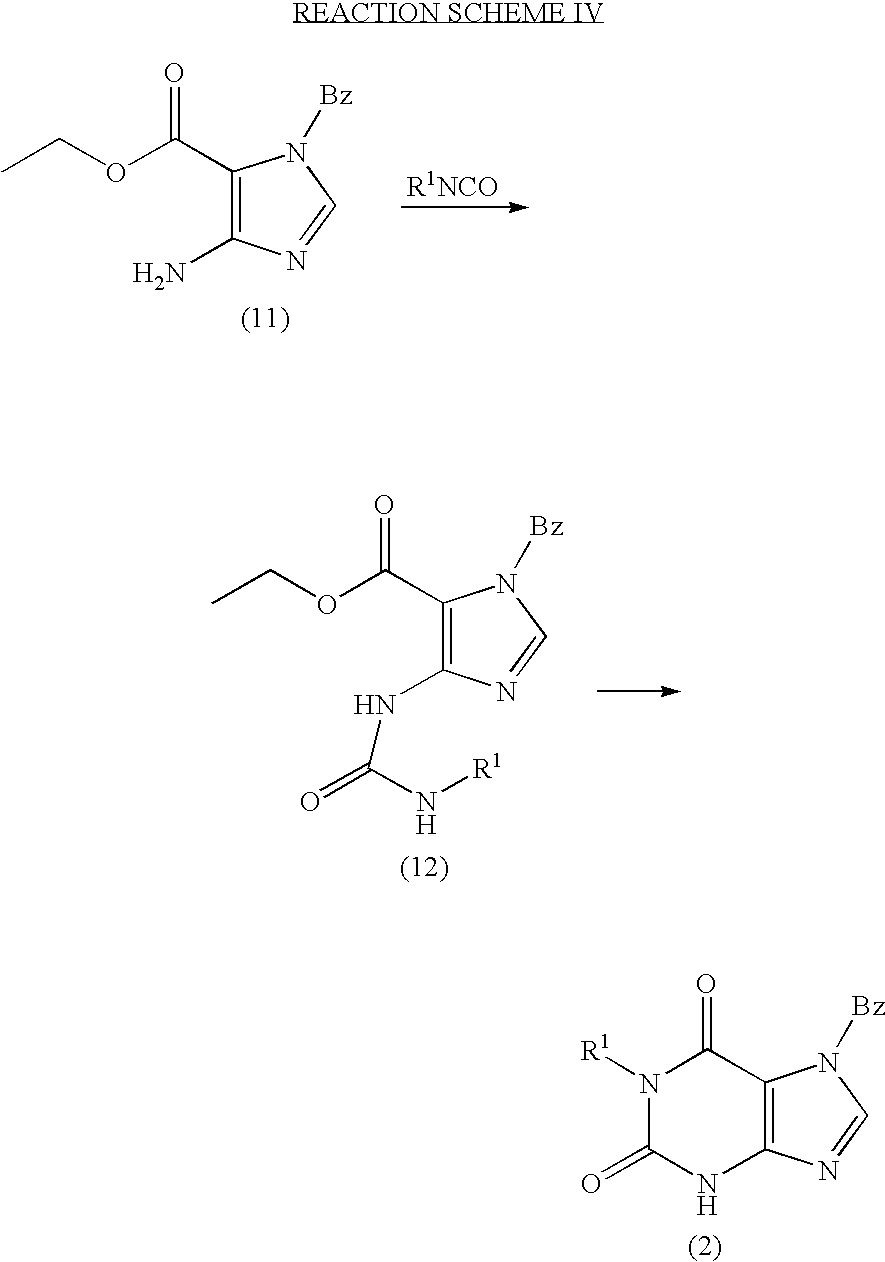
C1(C(OCC)=O)=C(N)N=CN1[Bz].C1(C(OCC)=O)=C(NC(=O)N[R1])N=CN1[Bz].N1([R1])C(=O)NC2=C(C1=O)N([Bz])C=N2
